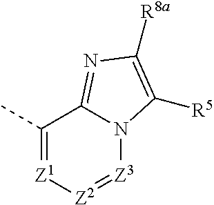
C1(C)=[Z1][Z2]=[Z3]N2C1=NC([R8a])=C2[R5]
